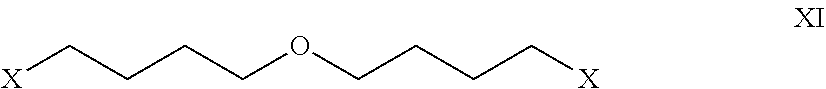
[X]CCCCOCCCC[X]
